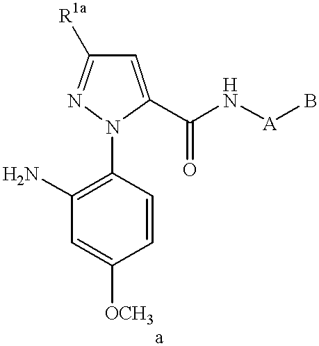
C1(N)=C(N2C(C(N[A]B)=O)=CC([R1a])=N2)C=CC([OCH3])=C1
